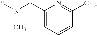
C1(CN(*)C)=CC=CC(C)=N1
